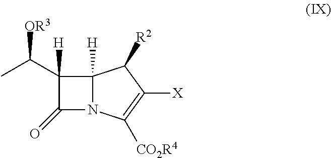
C1(C(C)[OR3])([H])C(=O)N2C1([H])C([R2])C([X])=C2[CO2R4]
